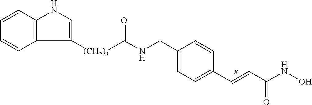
C12=C(C=CC=C1)NC=C2[(CH2)3]C(NCC1=CC=C(C=CC(NO)=O)C=C1)=O
